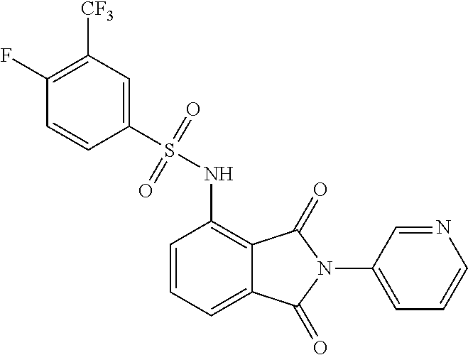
C1=CC=C2C(=C1NS(=O)(=O)C1=CC([CF3])=C(F)C=C1)C(=O)N(C1=CC=CN=C1)C2=O
